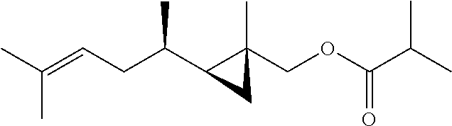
C(C=C(C)C)C(C1C(C)(COC(C(C)C)=O)C1)C
